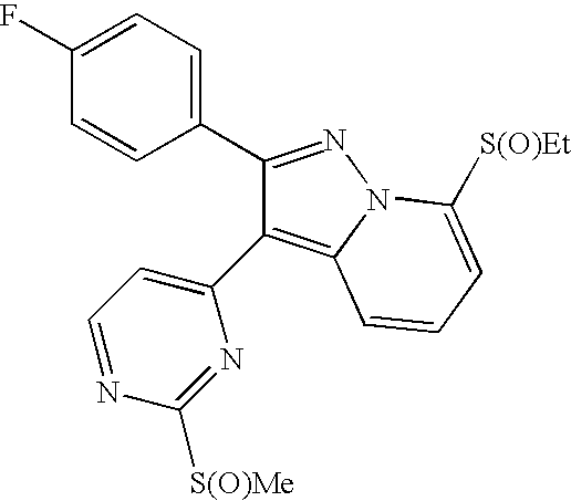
C1(C2=NN3C(=C2C2=CC=NC([S(O)Me])=N2)C=CC=C3[S(O)Et])=CC=C(F)C=C1
